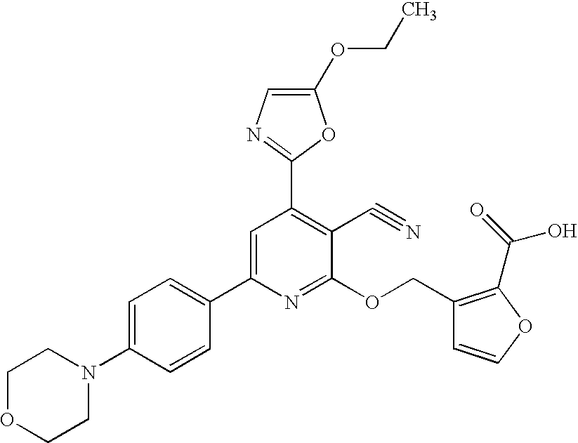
C1OCCN(C2=CC=C(C3=CC(C4=NC=C(OCC)O4)=C(C#N)C(OCC4=C(C(=O)O)OC=C4)=N3)C=C2)C1
